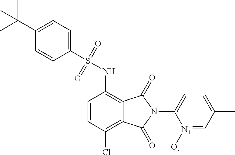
C1=CC(Cl)=C2C(=C1NS(C1=CC=C(C(C)(C)C)C=C1)(=O)=O)C(=O)N(C1=CC=C(C)C=[N+]1[O-])C2=O
